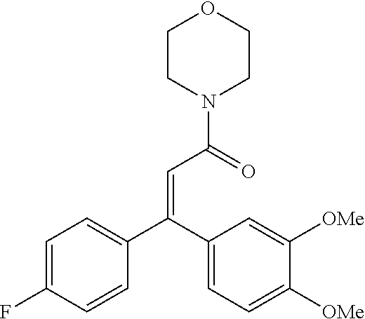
C1(C(C2=CC=C([OMe])C([OMe])=C2)=CC(N2CCOCC2)=O)=CC=C(F)C=C1
